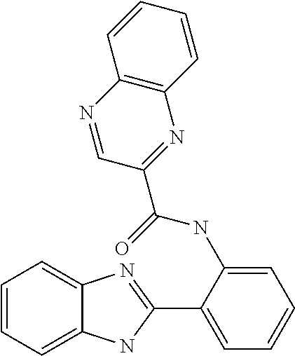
C1=CC=C2C(=C1)N=C(C1=CC=CC=C1NC(C1=NC3=C(N=C1)C=CC=C3)=O)N2
